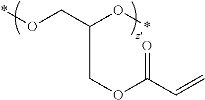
O(CC(O*)COC(C=C)=O)*
